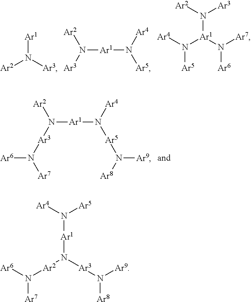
[Ar1]N([Ar2])[Ar3].N([Ar1]N([Ar5])[Ar4])([Ar2])[Ar3].[Ar1](N([Ar2])[Ar3])(N([Ar7])[Ar6])N([Ar4])[Ar5].N([Ar1]N([Ar5]N([Ar9])[Ar8])[Ar4])([Ar2])[Ar3]N([Ar6])[Ar7].[Ar2](N([Ar6])[Ar7])N([Ar1]N([Ar5])[Ar4])[Ar3]N([Ar8])[Ar9]
